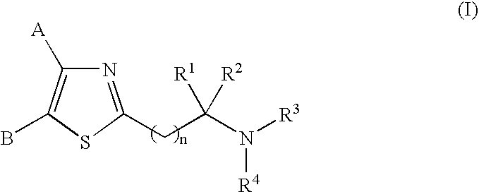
N1=C(CC(N([R3])[R4])([R1])[R2])SC(B)=C1[A]
